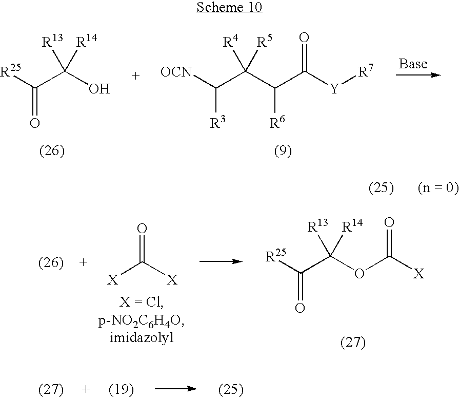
[R25]C(C(O)([R13])[R14])=O.[OCN]C(C(C(C([Y][R7])=O)[R6])([R4])[R5])[R3].[X]C([X])=O.[R25]C(C(OC([X])=O)([R13])[R14])=O
